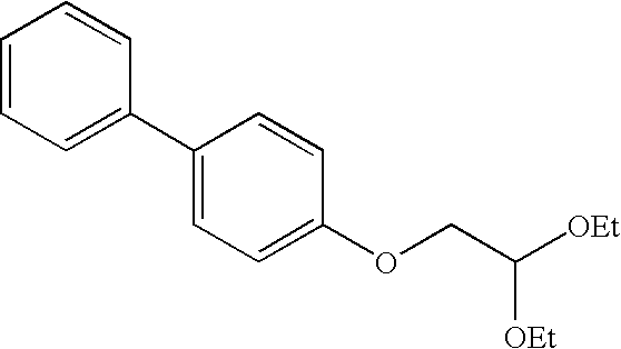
C1=CC=C(C2=CC=C(OCC([OEt])[OEt])C=C2)C=C1
